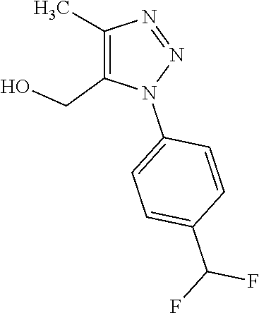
C1(C)=C(CO)N(C2=CC=C(C(F)F)C=C2)N=N1
